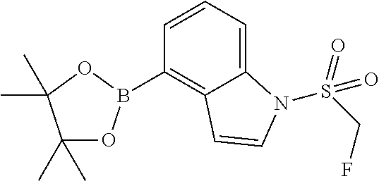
C1(C)(C)OB(C2=C3C(=CC=C2)N(S(CF)(=O)=O)C=C3)OC1(C)C
